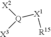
[Q]([X1][R15])([X2])[X3]
